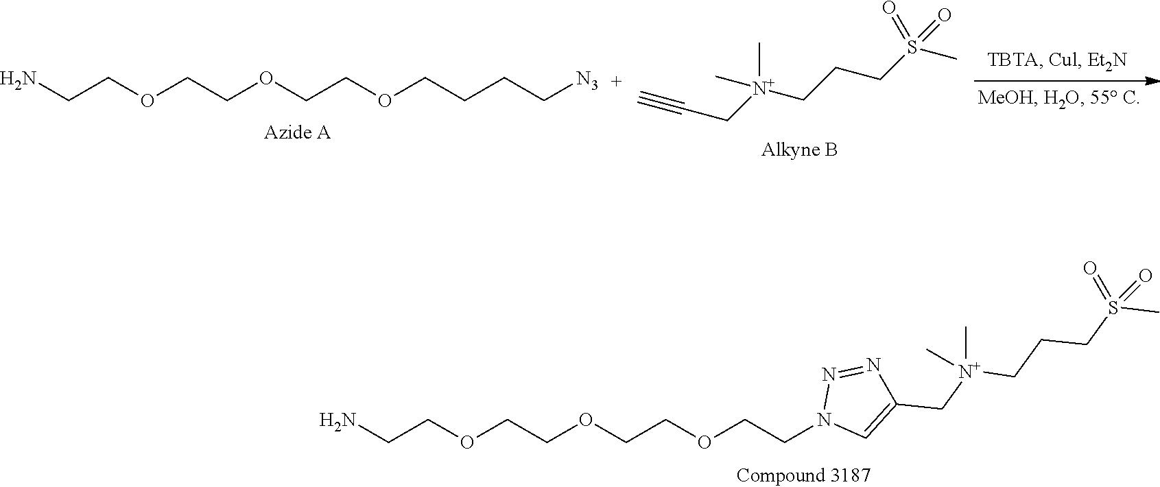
NCCOCCOCCOCCCC[N3].C#CC[N+](CCCS(C)(=O)=O)(C)C.NCCOCCOCCOCCN1C=C(C[N+](CCCS(C)(=O)=O)(C)C)N=N1
